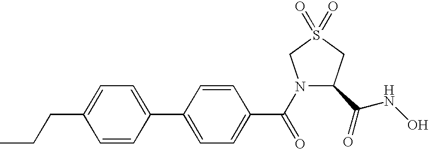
CCCC1=CC=C(C2=CC=C(C(=O)N3C(C(NO)=O)CS(=O)(=O)C3)C=C2)C=C1
